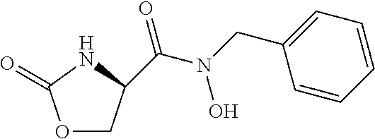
O1CC(C(N(CC2=CC=CC=C2)O)=O)NC1=O
